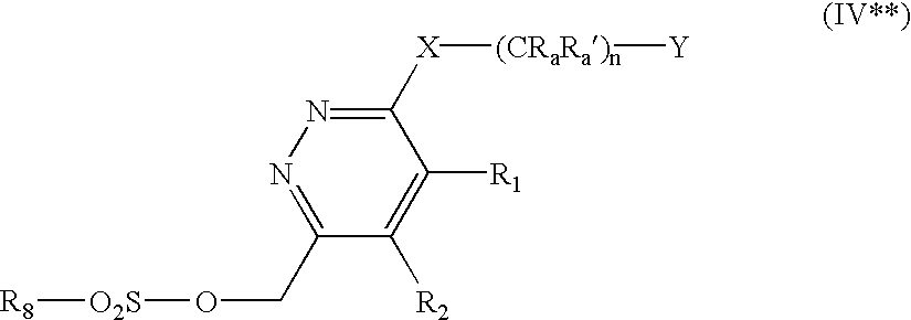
C1([X][(CRaRa)n][Y])=NN=C(CO[O2S][R8])C([R2])=C1[R1]
